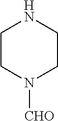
C1CN([CHO])CCN1
